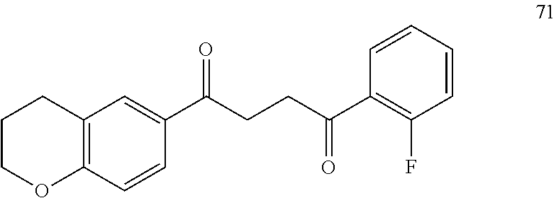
C1(C(CCC(C2=C(F)C=CC=C2)=O)=O)=CC2=C(C=C1)OCCC2
